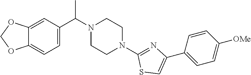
C12=CC(C(N3CCN(C4=NC(C5=CC=C([OMe])C=C5)=CS4)CC3)C)=CC=C1OCO2
